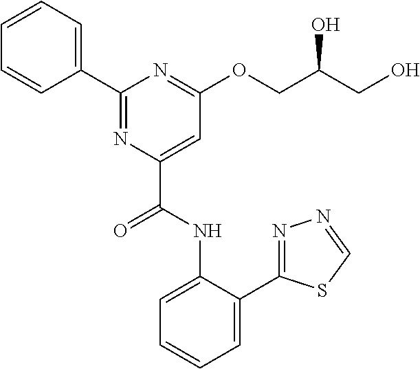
C1=CC=CC(C2=NC(C(NC3=CC=CC=C3C3=NN=CS3)=O)=CC(OCC(CO)O)=N2)=C1
